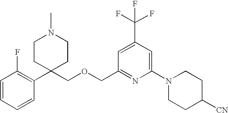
C1=CC=CC(C2(COCC3=NC(N4CCC([CN])CC4)=CC(C(F)(F)F)=C3)CCN(C)CC2)=C1F
